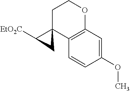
C1(OC)=CC2=C(C=C1)C1(CCO2)C([EtO2C])C1
